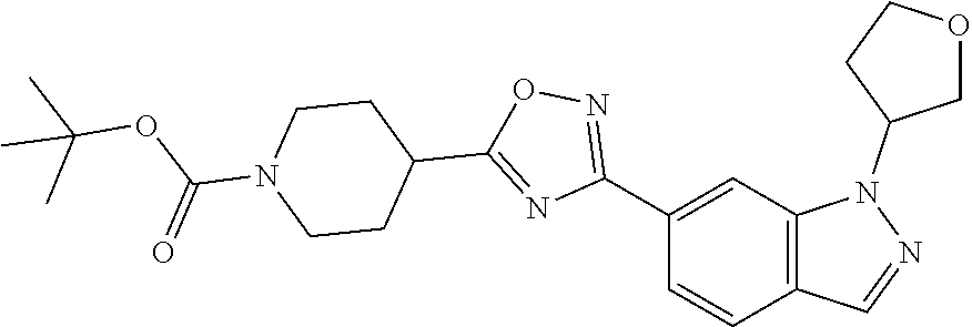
C12=C(C=C(C3=NOC(C4CCN(C(=O)OC(C)(C)C)CC4)=N3)C=C1)N(C1COCC1)N=C2
